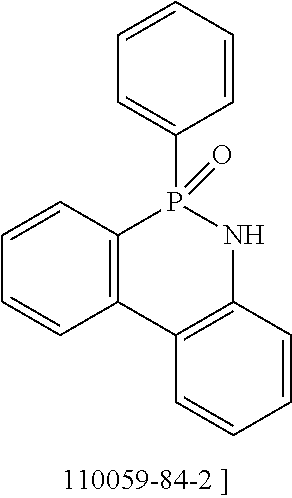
C12=C(C=CC=C1)P(=O)(C1=CC=CC=C1)NC1=C2C=CC=C1
